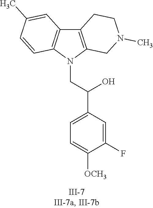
N1(CC(C2=CC=C([OCH3])C(F)=C2)O)C2=C(C3=C1C=CC(C)=C3)CCN(C)C2
